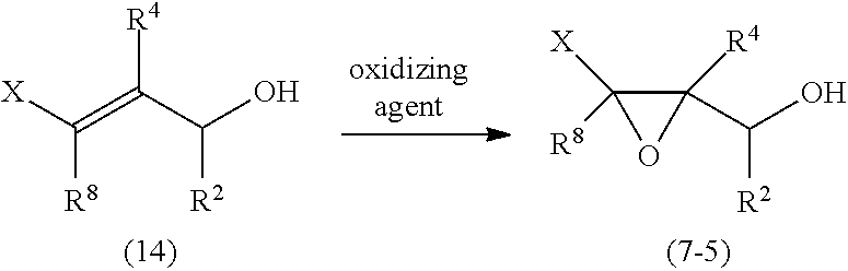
C(=C(C(O)[R2])[R4])([X])[R8].C(O)(C1([R4])C([X])([R8])O1)[R2]
